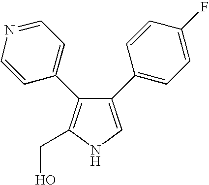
C1(C2=CC=C(F)C=C2)=CNC(CO)=C1C1=CC=NC=C1
